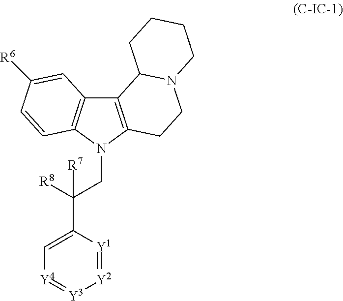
C12=C(N(CC([R8])(C3=C[Y4]=[Y3][Y2]=[Y1]3)[R7])C3=C1C=C([R6])C=C3)CCN1C2CCCC1
